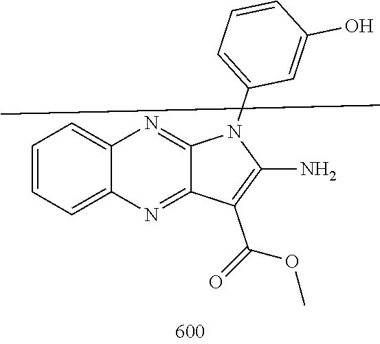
COC(C1=C(N)N(C2=CC=CC(O)=C2)C2=NC3=CC=CC=C3N=C21)=O
